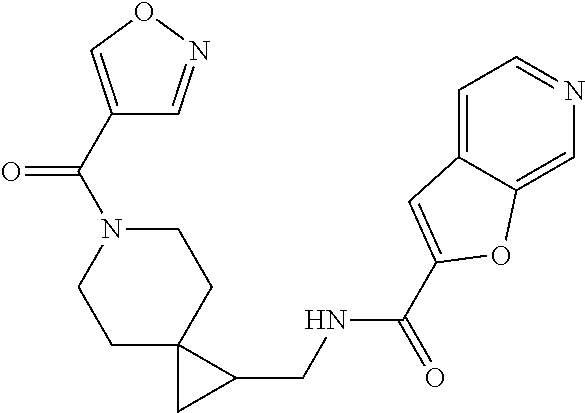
C1N(C(C2=CON=C2)=O)CCC2(C1)CC2CNC(C1=CC2=CC=NC=C2O1)=O
